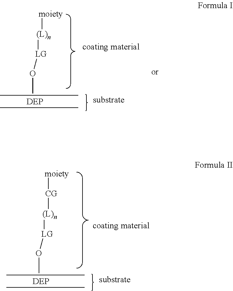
[(L)n]([CG][moiety])[LG]OC.[(L)n]([moiety])[LG]OC
